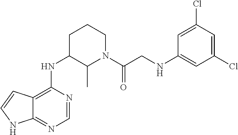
C12=C(NC3C(C)N(C(CNC4=CC(Cl)=CC(Cl)=C4)=O)CCC3)N=CN=C1NC=C2
